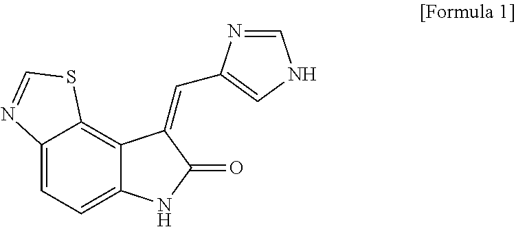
C12=CC=C3C(=C1SC=N2)C(=CC1=CNC=N1)C(=O)N3
